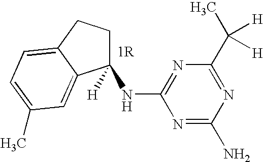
C1([H])(NC2=NC(C(C)([H])[H])=NC(N)=N2)CCC2=CC=C(C)C=C12
